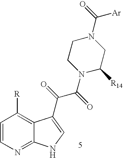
C1=CN=C2C(=C1[R])C(C(C(N1C([R14])CN(C(=O)[Ar])CC1)=O)=O)=CN2
